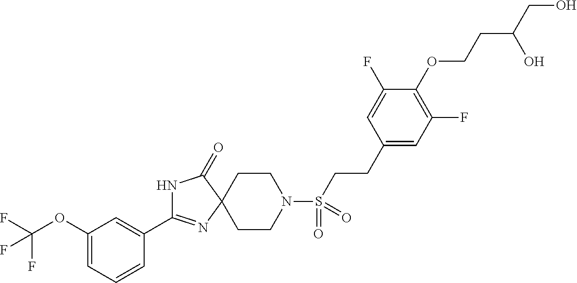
N1C(C2=CC(OC(F)(F)F)=CC=C2)=NC2(C1=O)CCN(S(CCC1=CC(F)=C(OCCC(CO)O)C(F)=C1)(=O)=O)CC2
